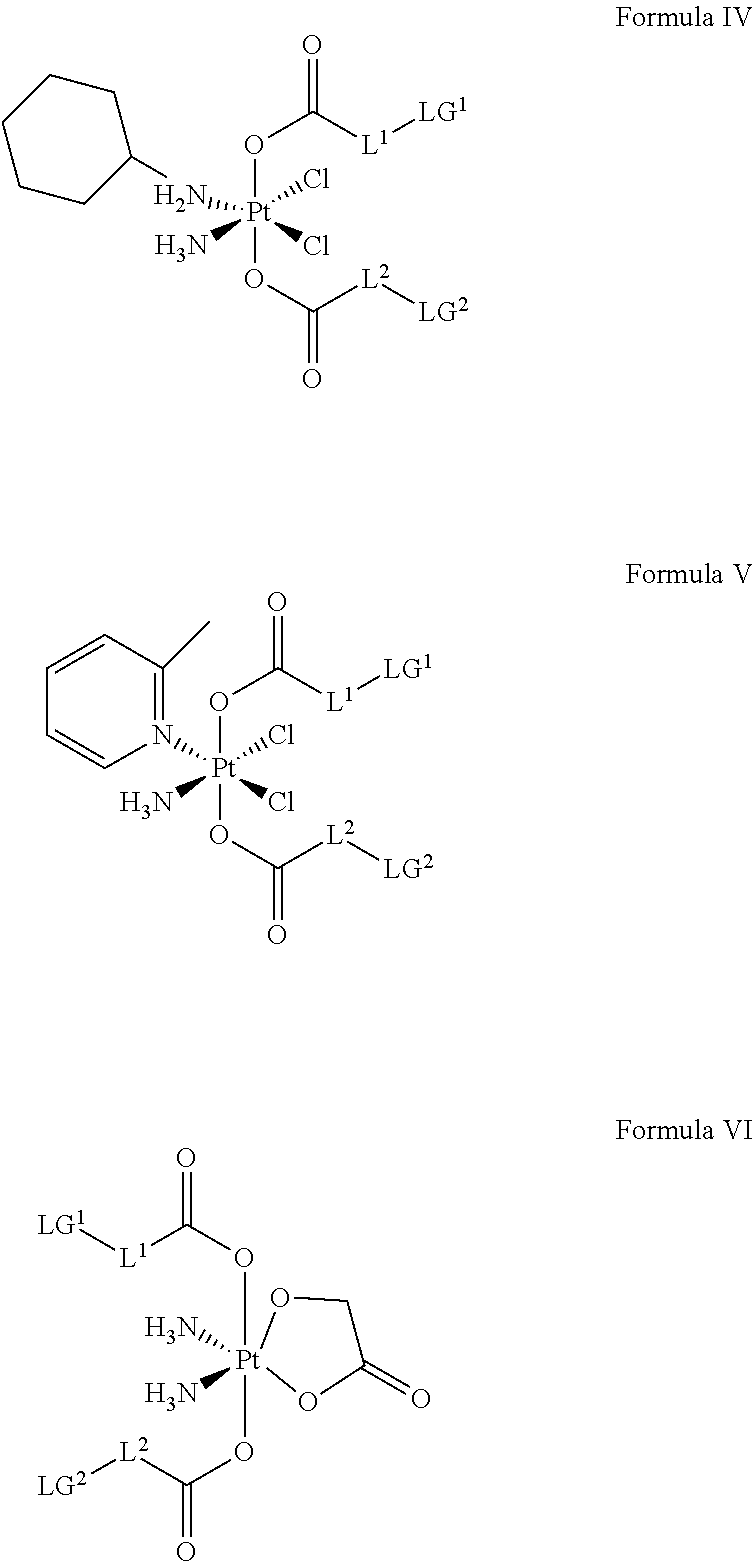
O(C([L1][LG1])=O)[Pt](OC([L2][LG2])=O)(NC1CCCCC1)(N)(Cl)Cl.O(C([L1][LG1])=O)[Pt](OC([L2][LG2])=O)(N1=C(C)C=CC=C1)(N)(Cl)Cl.C([L1][LG1])(=O)O[Pt]1(OC([L2][LG2])=O)(N)(N)OCC(=O)O1
